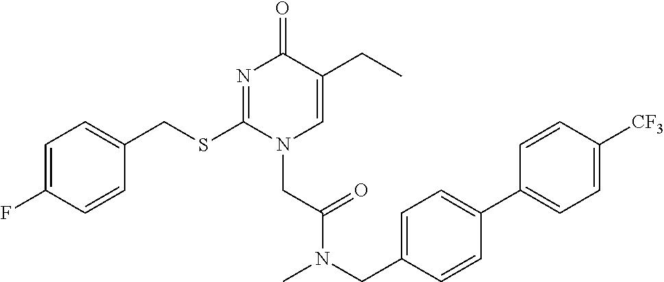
C1=C(F)C=CC(CSC2=NC(=O)C(CC)=CN2CC(=O)N(CC2=CC=C(C3=CC=C([CF3])C=C3)C=C2)C)=C1
